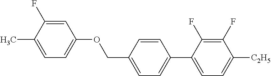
C1=C(F)C(C)=CC=C1OCC1=CC=C(C2=CC=C([C2H5])C(F)=C2F)C=C1
